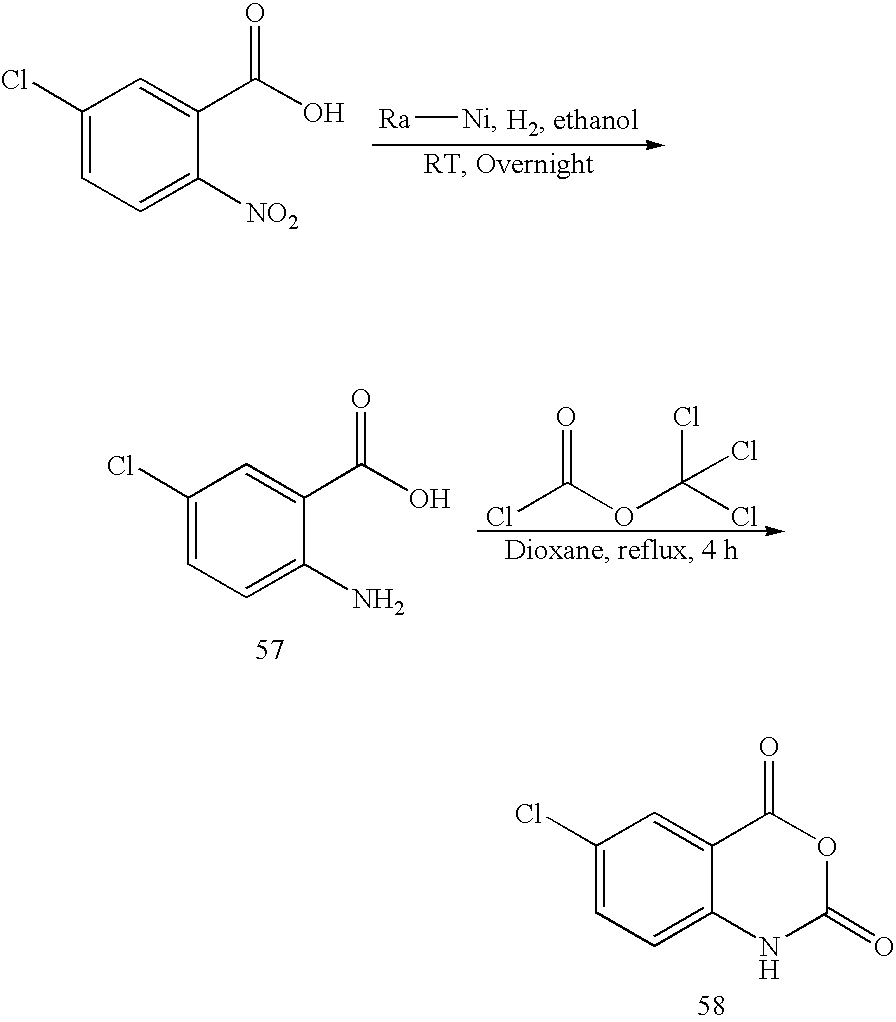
C1(Cl)=CC=C(N)C(C(O)=O)=C1.ClC(OC(Cl)(Cl)Cl)=O.C1(Cl)=CC=C([NO2])C(C(O)=O)=C1.[Ra][Ni].C1(Cl)=CC=C2C(=C1)C(=O)OC(=O)N2
